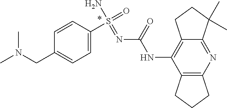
C12=C(C(NC(N=S(N)(=O)C3=CC=C(CN(C)C)C=C3)=O)=C3C(=N1)C(C)(C)CC3)CCC2
